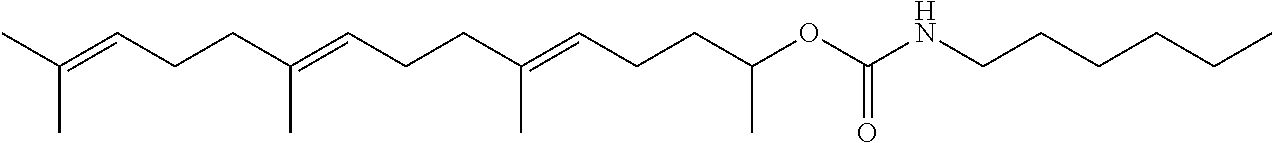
C(C(=CCCC(=CCCC(OC(NCCCCCC)=O)C)C)C)CC=C(C)C
